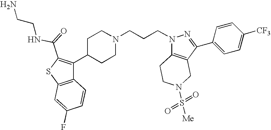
C1C(C2=C(C(=O)NCCN)SC3=C2C=CC(F)=C3)CCN(CCCN2C3=C(C(C4=CC=C([CF3])C=C4)=N2)CN(S(=O)(=O)[Me])CC3)C1
